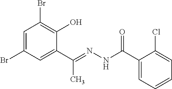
C1=C(Br)C=C(C(C)=NNC(=O)C2=CC=CC=C2Cl)C(O)=C1Br
